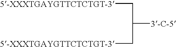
C([3-C-5])(C[5-XXXTGAYGTTCTCTGT-3])C[5-XXXTGAYGTTCTCTGT-3]
